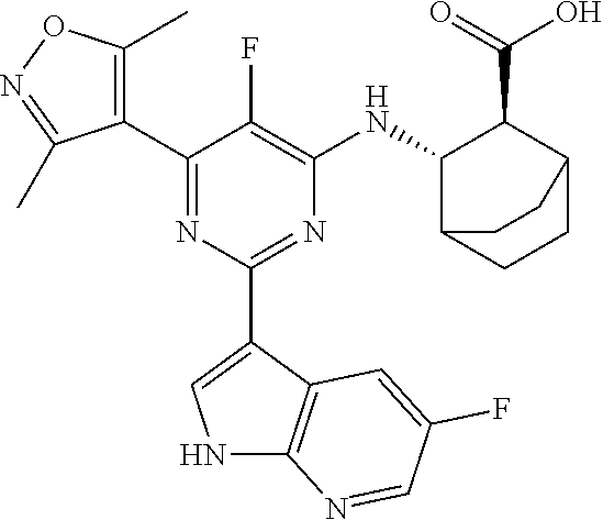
C1(C2=C(C)ON=C2C)=NC(C2=CNC3=C2C=C(F)C=N3)=NC([HN]C2C(C(=O)O)C3CCC2CC3)=C1F
